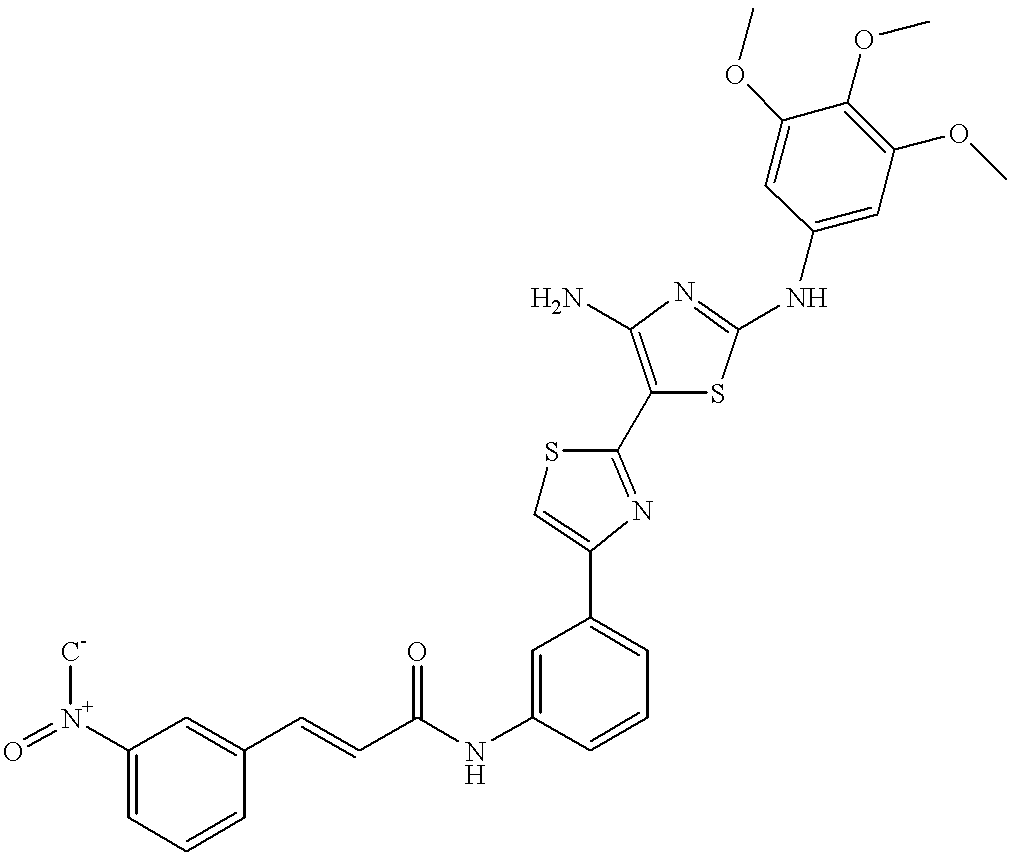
C(NC1=CC(C2=CSC(C3=C(N)N=C(NC4=CC(OC)=C(OC)C(OC)=C4)S3)=N2)=CC=C1)(=O)C=CC1=CC([N+](=O)[C-])=CC=C1
